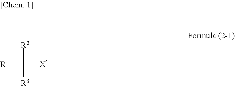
[R2]C([R3])([X1])[R4]
